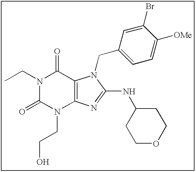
C(N1C(=O)N(CCO)C2=C(C1=O)N(CC1=CC=C([OMe])C(Br)=C1)C(NC1CCOCC1)=N2)C
